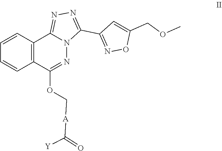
C1=CC2=C(C=C1)C(OC[A]C([Y])=O)=NN1C2=NN=C1C1=NOC(COC)=C1
